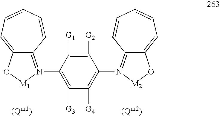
C12=N(C3=C([G3])C([G4])=C(N4=C5C(=CC=CC=C5)O[M2]4)C([G2])=C3[G1])[M1]OC1=CC=CC=C2
